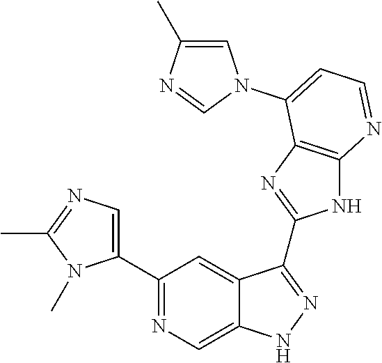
C1(C2=NC=C3C(=C2)C(C2=NC4=C(N2)N=CC=C4N2C=C(C)N=C2)=NN3)=CN=C(C)N1C
